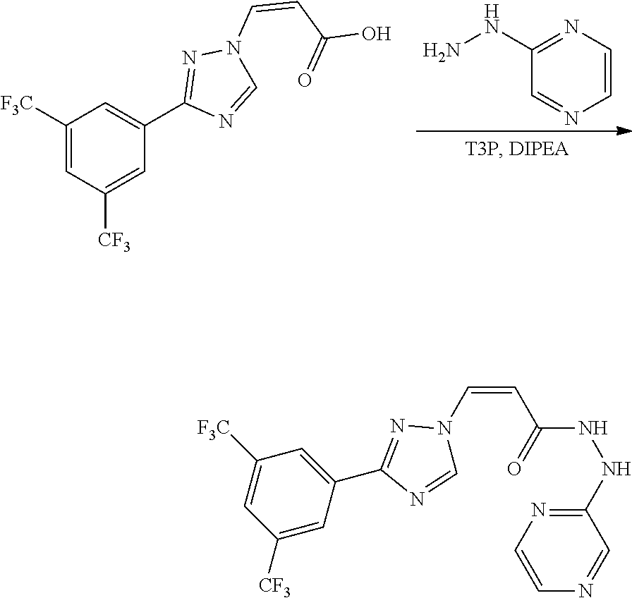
C1(C2=CC([F3C])=CC([CF3])=C2)=NN(C=CC(=O)O)C=N1.C1=CN=C(NN)C=N1.C(=CC(NNC1=NC=CN=C1)=O)N1N=C(C2=CC([F3C])=CC([CF3])=C2)N=C1
